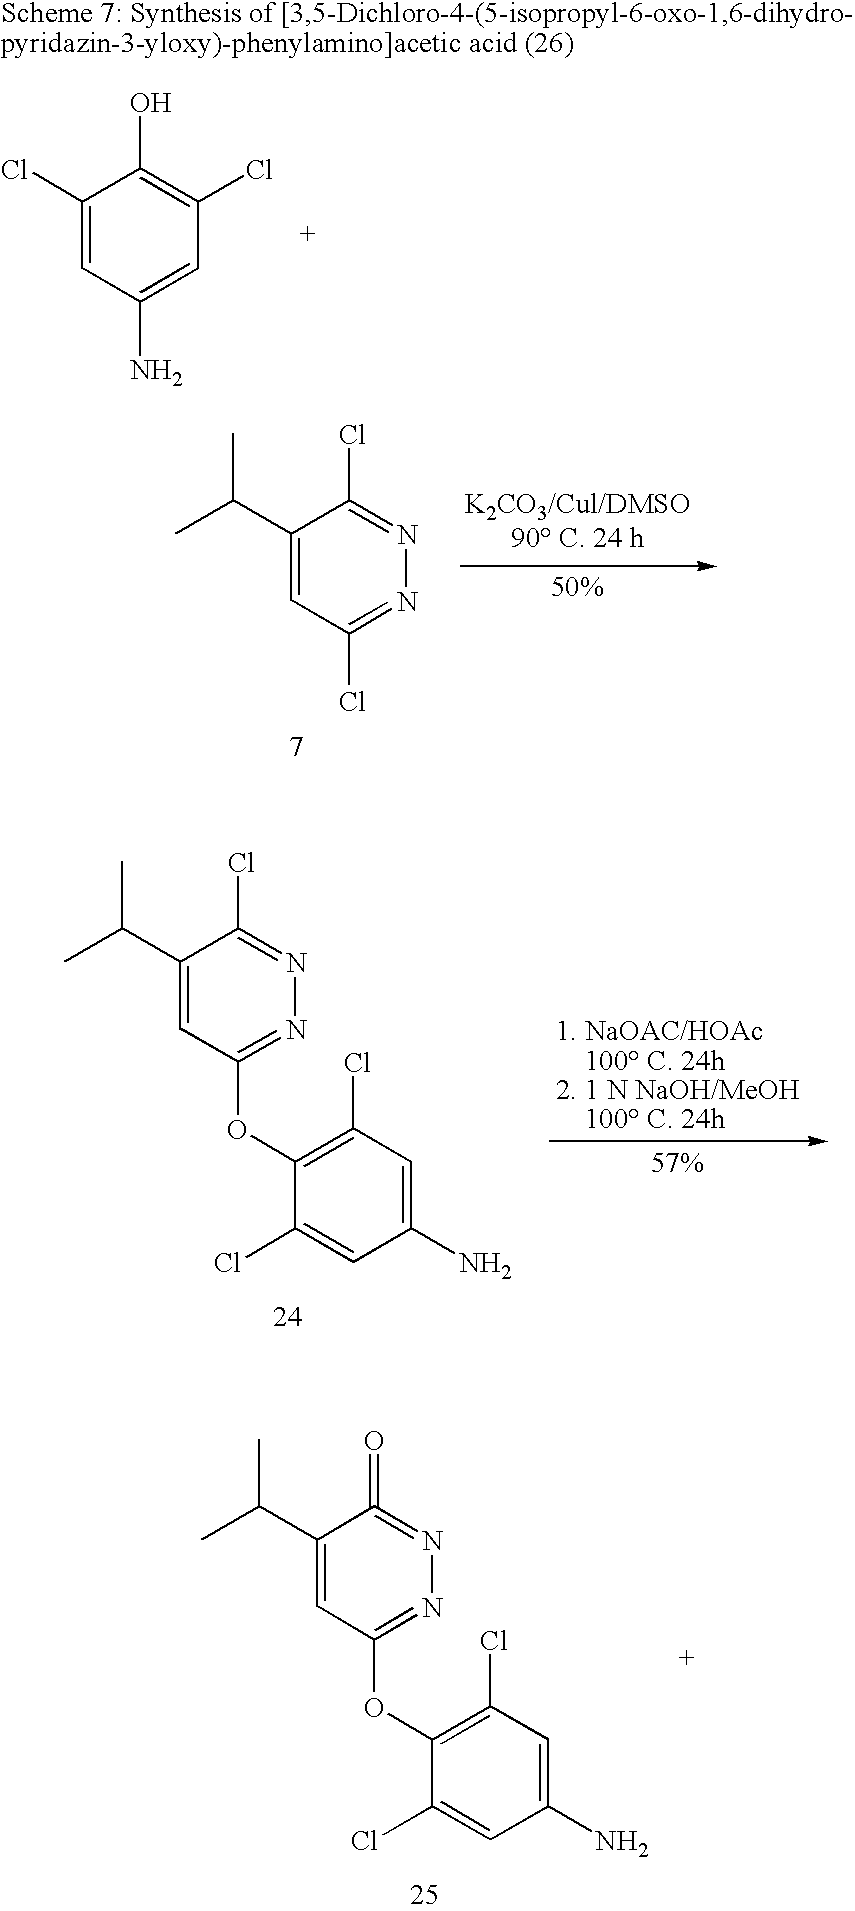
C1(Cl)=CC(N)=CC(Cl)=C1O.C1(C(C)C)=CC(Cl)=NN=C1Cl.C1(C(C)C)=CC(OC2=C(Cl)C=C(N)C=C2Cl)=NN=C1Cl.C1(C(C)C)=CC(OC2=C(Cl)C=C(N)C=C2Cl)=NN=C1=O
